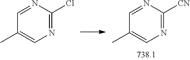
C1(C)=CN=C(Cl)N=C1.C1(C)=CN=C([CN])N=C1
